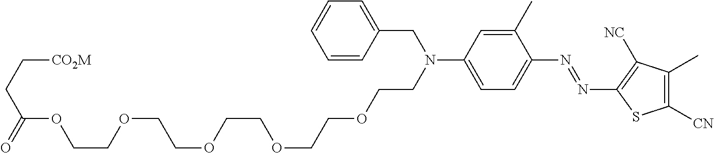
C1(C)=CC(N(CCOCCOCCOCCOCCOC(CC[CO2M])=O)CC2=CC=CC=C2)=CC=C1N=NC1=C([NC])C(C)=C([CN])S1
